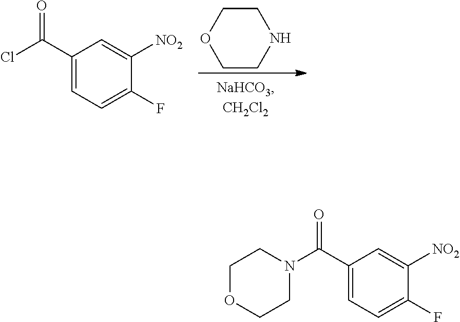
C1COCCN1.C1(C(Cl)=O)=CC=C(F)C([NO2])=C1.C1(C(N2CCOCC2)=O)=CC=C(F)C([NO2])=C1
